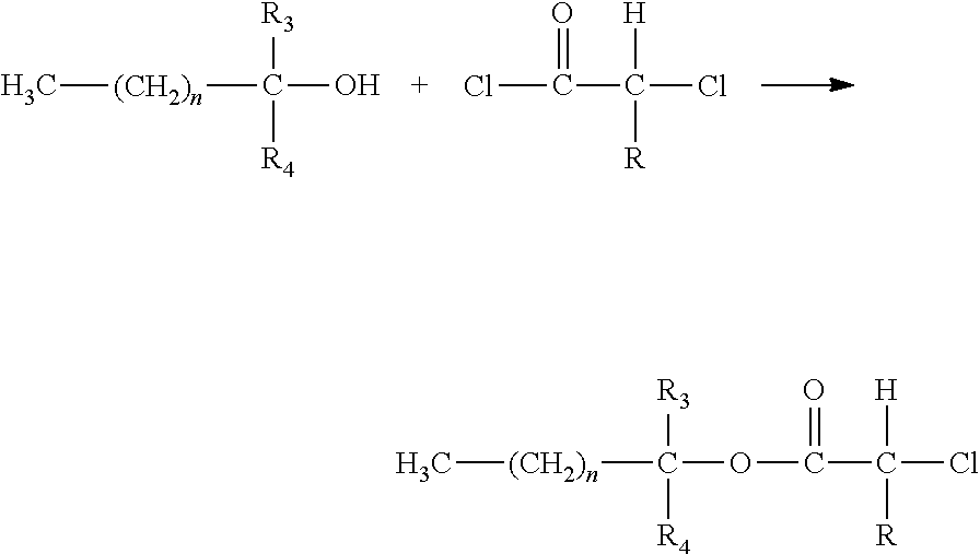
C[(CH2)n]C(OC(C(Cl)([H])[R])=O)([R3])[R4].C[(CH2)n]C(O)([R3])[R4].C(Cl)([H])([R])C(Cl)=O
